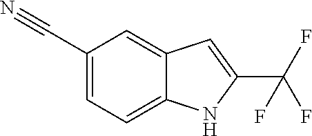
C1(C#N)=CC=C2C(=C1)C=C(C(F)(F)F)N2
